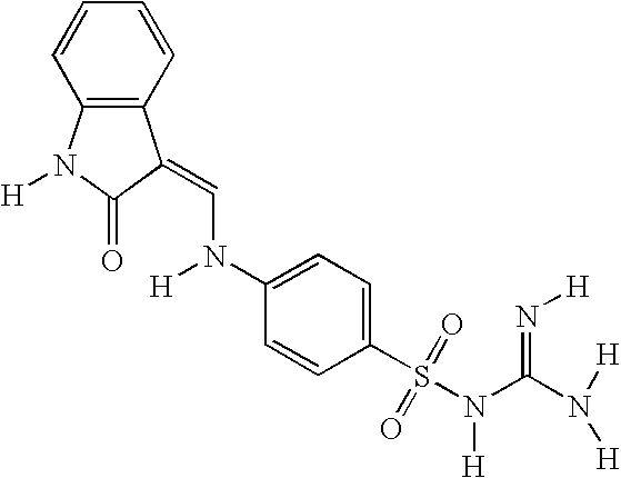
C12=C(C=CC=C1)C(=CN(C1=CC=C(S(N(C(N([H])[H])=N[H])[H])(=O)=O)C=C1)[H])C(=O)N2[H]
